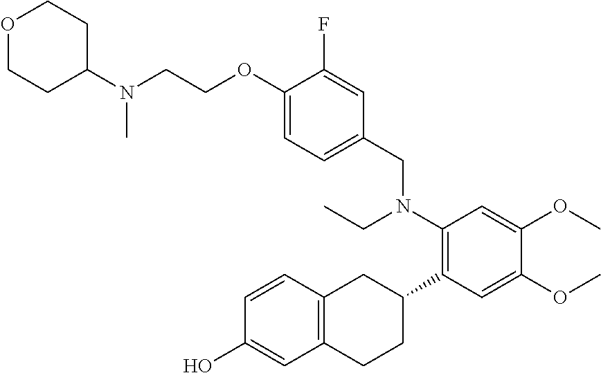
N(CCOC1=CC=C(CN(C2=C(C3CC4=C(CC3)C=C(O)C=C4)C=C(OC)C(OC)=C2)CC)C=C1F)(C)C1CCOCC1
